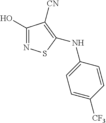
C1(O)=NSC(NC2=CC=C([CF3])C=C2)=C1[CN]
